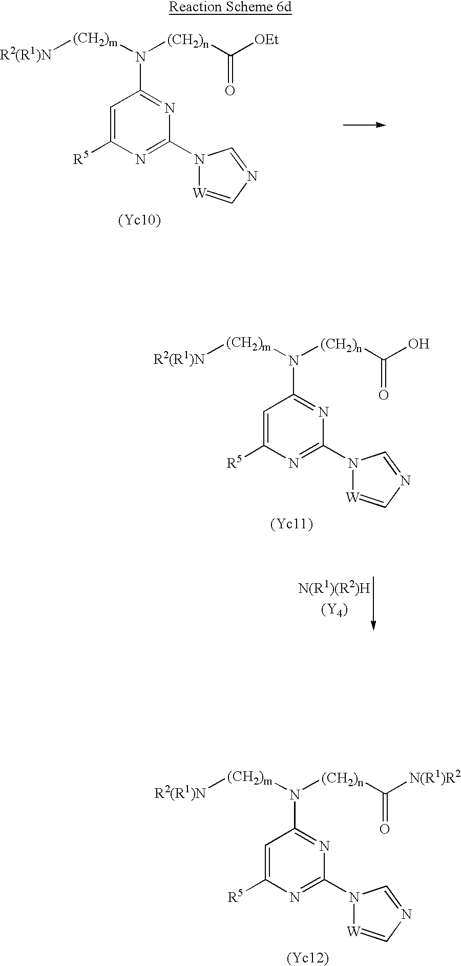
C1=C([R5])N=C(N2[W]=CN=C2)N=C1N([(CH2)n]C(=O)[OEt])[(CH2)m][R2(R1)N].[(Yc10)].C1=C([R5])N=C(N2[W]=CN=C2)N=C1N([(CH2)n]C(=O)O)[(CH2)m][R2(R1)N].[(Yc11)].C1=C([R5])N=C(N2[W]=CN=C2)N=C1N([(CH2)n]C(=O)[N(R1)R2])[(CH2)m][R2(R1)N].[(Yc12)]
